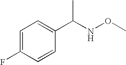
C1=C(F)C=CC(C(NOC)C)=C1
